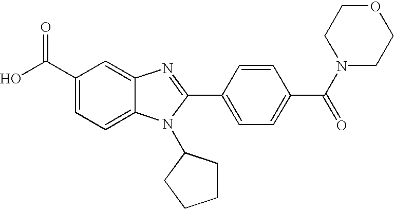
C1(C(O)=O)=CC=C2C(=C1)N=C(C1=CC=C(C(N3CCOCC3)=O)C=C1)N2C1CCCC1
